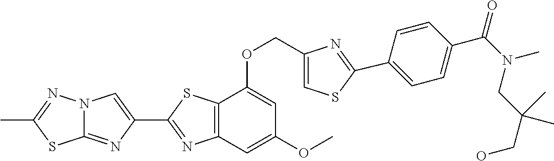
C12=NC(C3=NC4=C(S3)C(OCC3=CSC(C5=CC=C(C(N(CC(CO)(C)C)C)=O)C=C5)=N3)=CC(OC)=C4)=CN1N=C(C)S2
